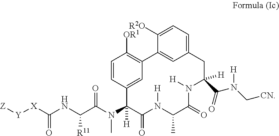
C1=CC2=CC(=C1[OR1])C1=CC(=CC=C1[R2O])CC(C(N(C[CN])[H])=O)([H])N([H])C(=O)C(C)N([H])C(=O)C2(N(C(C(NC([X][Y][Z])=O)[R11])=O)C)[H]
